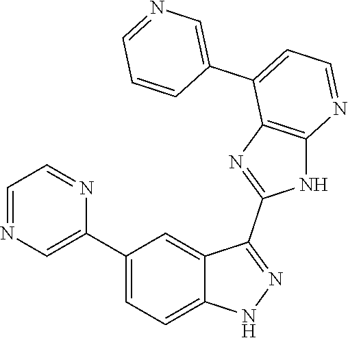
C1(C2=CC=C3C(=C2)C(C2=NC4=C(N2)N=CC=C4C2=CN=CC=C2)=NN3)=CN=CC=N1
